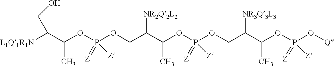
[L1Q1R1N]C(C(OP(OCC(C(OP(OCC(C(OP(O[Q])(=[Z])[Z])C)[NR3Q3L3])(=[Z])[Z])C)[NR2Q2L2])(=[Z])[Z])C)CO
